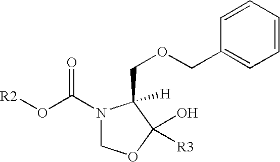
[R2]OC(N1COC(O)([R3])C1(COCC1=CC=CC=C1)[H])=O
